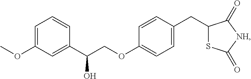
C1=C(OC)C=C(C(O)COC2=CC=C(CC3SC(=O)[NH]C3=O)C=C2)C=C1
